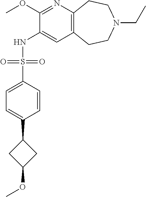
C1(OC)=NC2=C(C=C1NS(C1=CC=C(C3CC(OC)C3)C=C1)(=O)=O)CCN(CC)CC2
